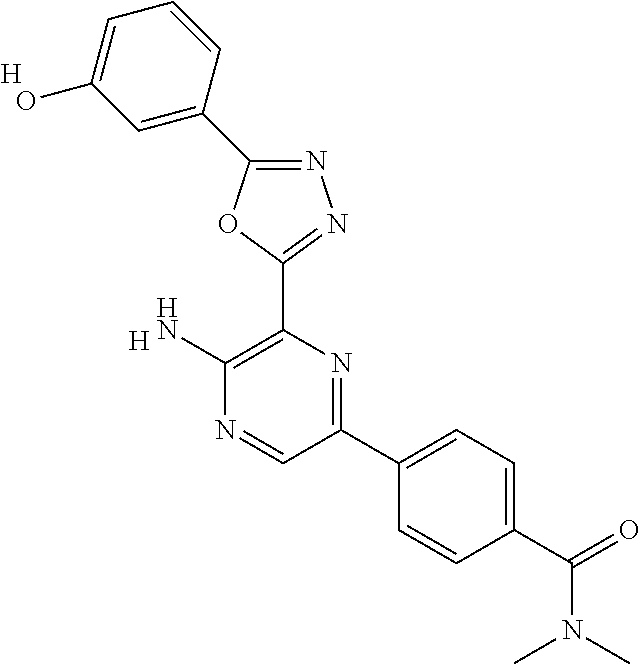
[H].C1(N)=C(C2=NN=C(C3=CC(O)=CC=C3)O2)N=C(C2=CC=C(C(N(C)C)=O)C=C2)C=N1.[H]
